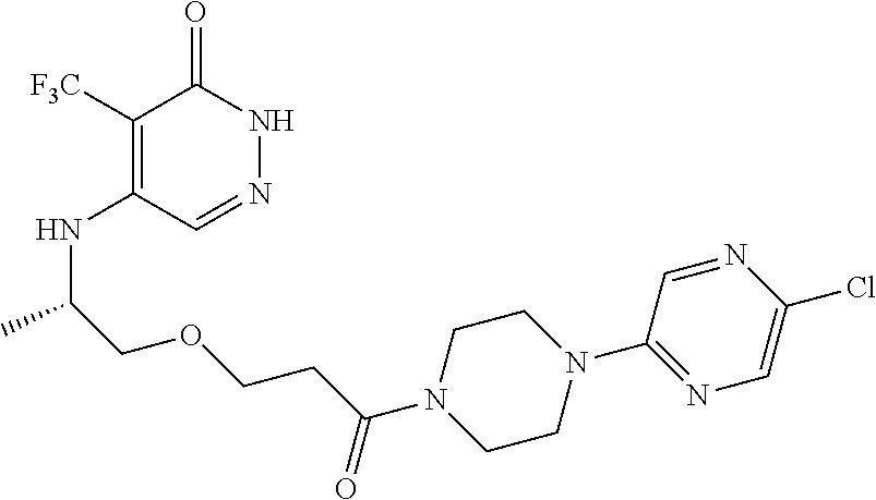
C1([F3C])=C(NC(COCCC(N2CCN(C3=NC=C(Cl)N=C3)CC2)=O)C)C=NNC1=O
